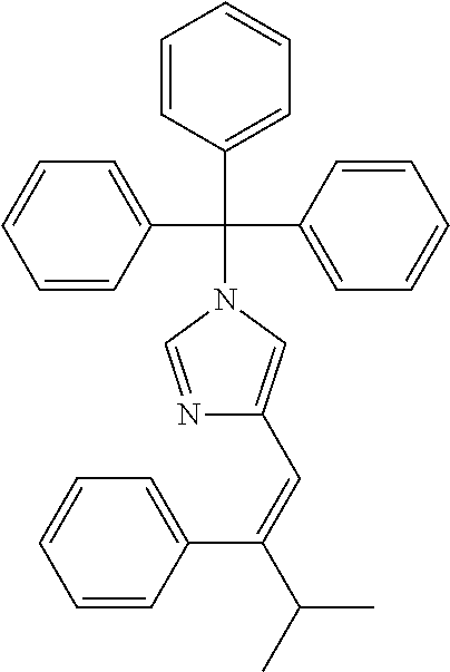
C1=CC(C(N2C=NC(C=C(C3=CC=CC=C3)C(C)C)=C2)(C2=CC=CC=C2)C2=CC=CC=C2)=CC=C1
